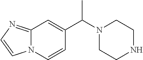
C1(C(N2CCNCC2)C)=CC2=NC=CN2C=C1
